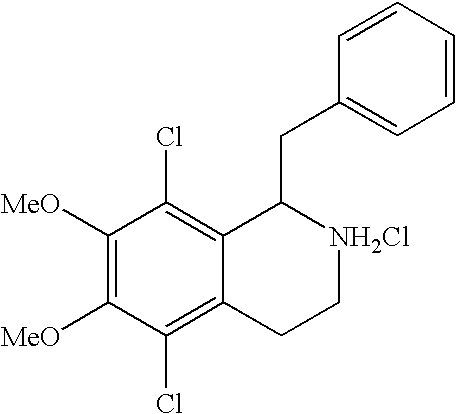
C1([MeO])=C([MeO])C(Cl)=C2C(=C1Cl)C(CC1=CC=CC=C1)[NH2Cl]CC2
